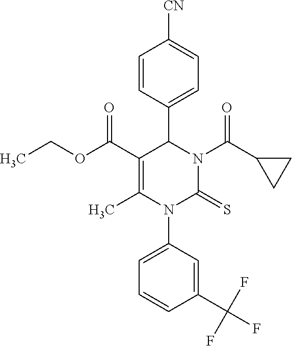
C1=CC(C2C(C(OCC)=O)=C(C)N(C3=CC=CC(C(F)(F)F)=C3)C(=S)N2C(C2CC2)=O)=CC=C1[CN]
